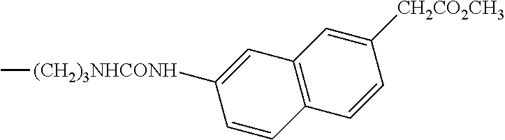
C12=C(C=C([CH2CO2CH3])C=C1)C=C([(CH2)3NHCONH]C)C=C2
